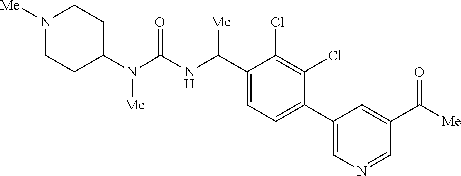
C1(N(C(NC(C2=CC=C(C3=CN=CC(C([Me])=O)=C3)C(Cl)=C2Cl)[Me])=O)[Me])CCN([Me])CC1
